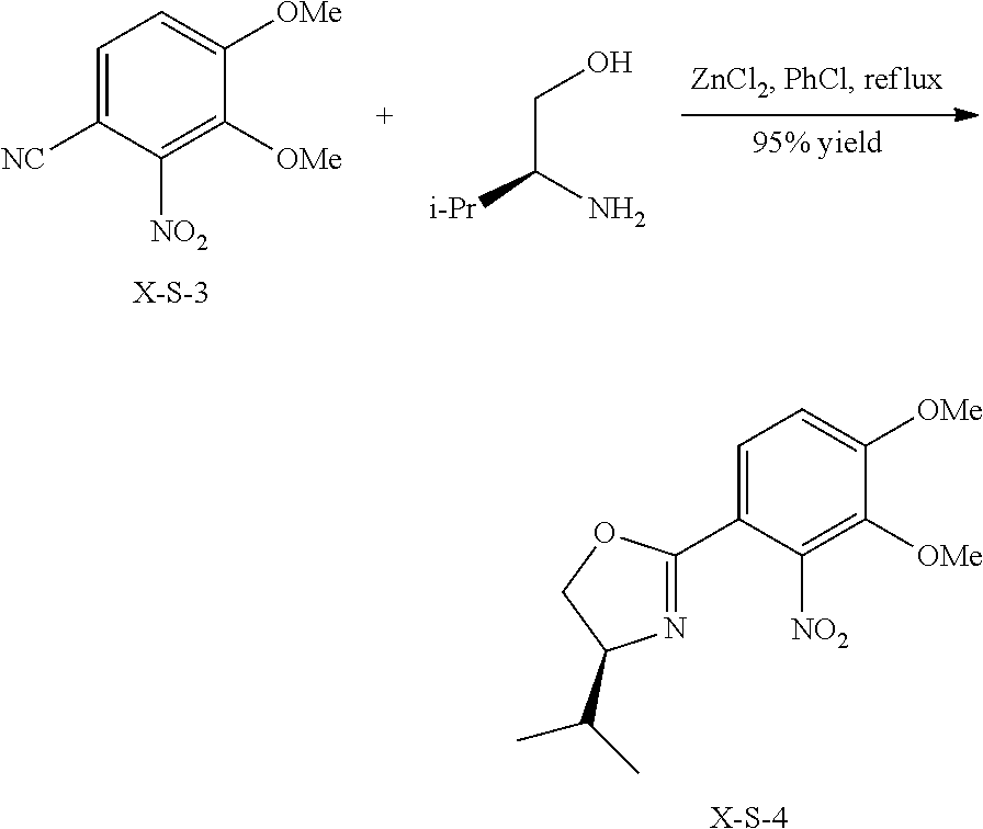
[NC]C1=CC=C([OMe])C([OMe])=C1[NO2].C(C(N)[i-Pr])O.N1=C(C2=CC=C([OMe])C([OMe])=C2[NO2])OCC1C(C)C.[X-S-4]
